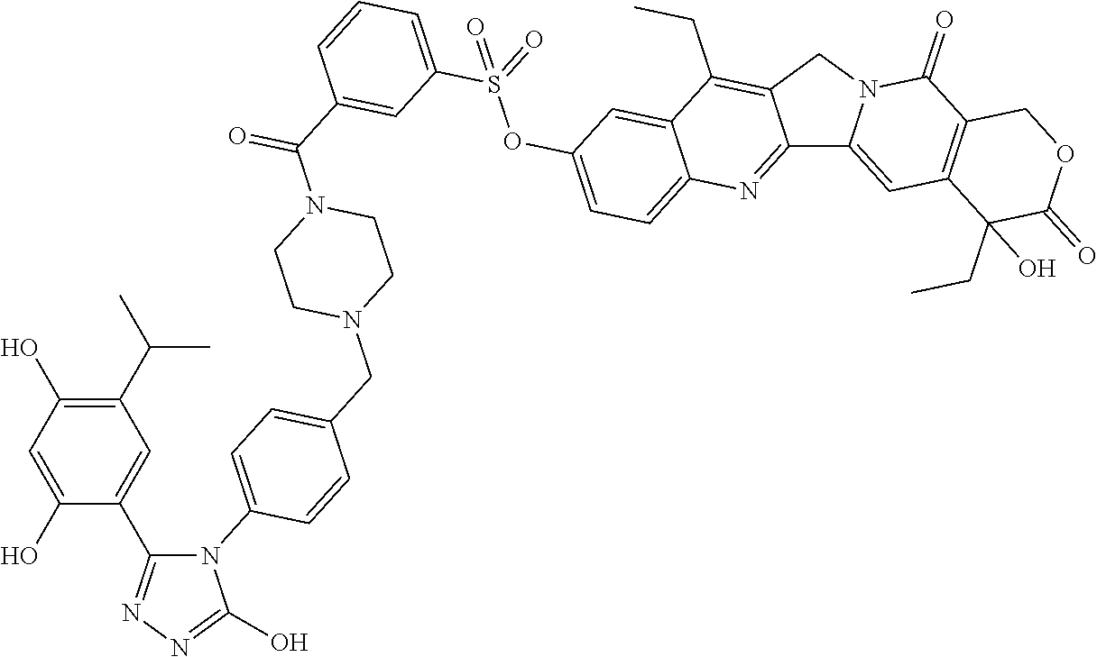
C12=NC3=CC=C(OS(=O)(C4=CC=CC(C(N5CCN(CC6=CC=C(N7C(C8=CC(C(C)C)=C(O)C=C8O)=NN=C7O)C=C6)CC5)=O)=C4)=O)C=C3C(CC)=C1CN1C2=CC2=C(C1=O)COC(=O)C2(CC)O
